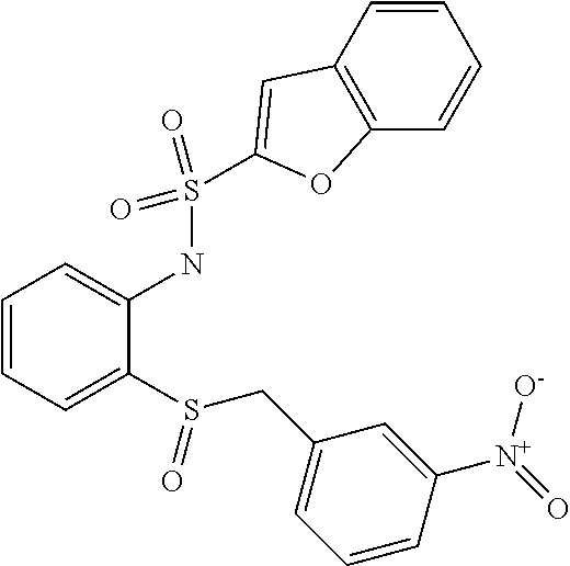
C1=CC=C(S(CC2=CC=CC([N+](=O)[O-])=C2)=O)C(NS(C2=CC3=C(C=CC=C3)O2)(=O)=O)=C1
